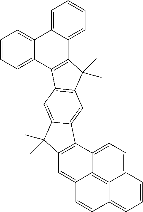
C12=CC3=C(C4=CC=C5C(=C14)C(=CC=C5)C=C2)C1=CC2=C(C=C1C3(C)C)C1=C(C2(C)C)C2=CC=CC=C2C2=CC=CC=C12
